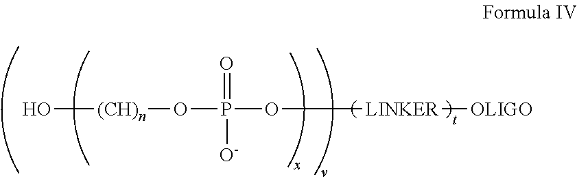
O[(CH)n]OP(=O)(O[LINKER][OLIGO])[O-]
